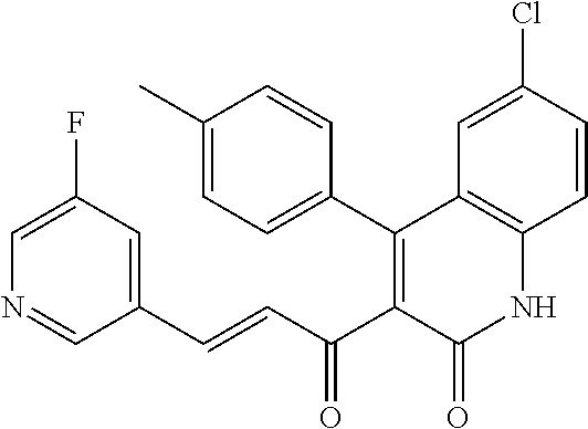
C1=C(F)C=C(C=CC(C2=C(C3=CC=C(C)C=C3)C3=C(NC2=O)C=CC(Cl)=C3)=O)C=N1
